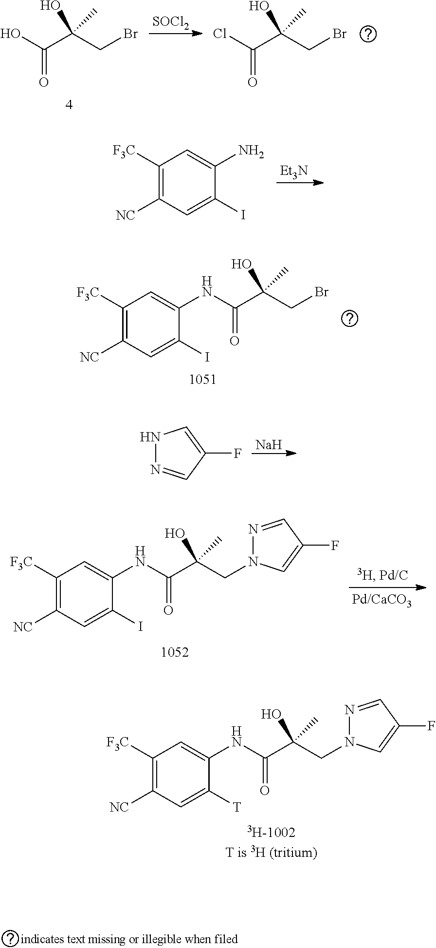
C1([F3C])=C([NC])C=C(I)C(N)=C1.[Et3N].N1N=CC(F)=C1.[Na].C1([F3C])=C([NC])C=C([T])C(NC(C(CN2N=CC(F)=C2)(C)O)=O)=C1.C1([F3C])=C([NC])C=C(I)C(NC(C(CN2N=CC(F)=C2)(C)O)=O)=C1.O=C(O)C(CBr)(C)O.O=C(Cl)C(CBr)(C)O.[SOCl2].C1([F3C])=C([NC])C=C(I)C(NC(C(CBr)(C)O)=O)=C1
